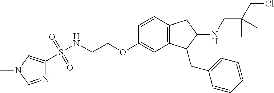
N1=CN(C)C=C1S(NCCOC1=CC2=C(C=C1)CC(NCC(C)(C)CCl)C2CC1=CC=CC=C1)(=O)=O
